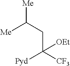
C(C([CF3])([Pyd])[OEt])C([Me])[Me]
